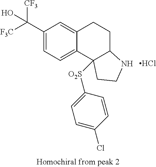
C1(C([CF3])([F3C])O)=CC=C2C(=C1)CCC1C2([O2S]C2=CC=C(Cl)C=C2)CCN1.Cl
